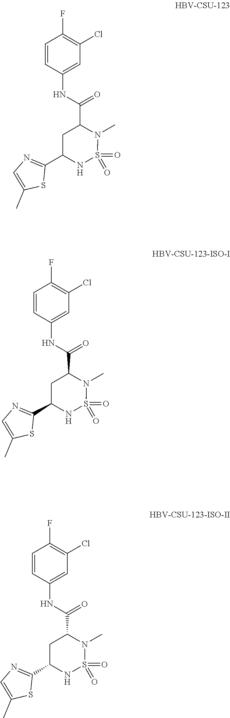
C1=CC(NC(=O)C2N(C)S(=O)(=O)NC(C3=NC=C(C)S3)C2)=CC(Cl)=C1F.C1=CC(NC(=O)C2N(C)S(=O)(=O)NC(C3=NC=C(C)S3)C2)=CC(Cl)=C1F.C1=CC(NC(=O)C2N(C)S(=O)(=O)NC(C3=NC=C(C)S3)C2)=CC(Cl)=C1F
